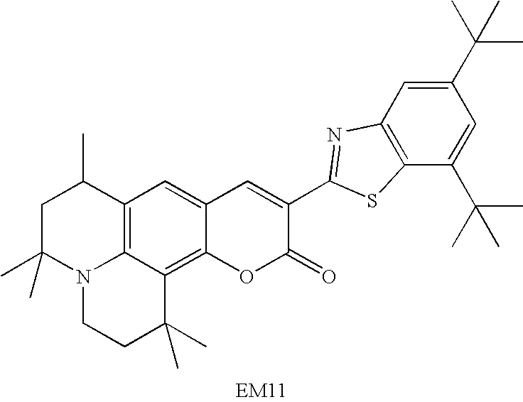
C12=C3C(=C4C(=C1)C=C(C1=NC5=C(C(C(C)(C)C)=CC(C(C)(C)C)=C5)S1)C(=O)O4)C(C)(C)CCN3C(C)(C)CC2C
